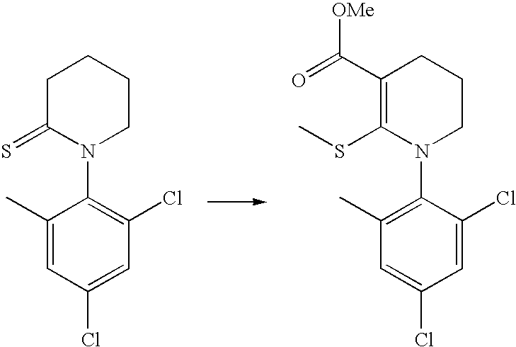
C1(C)=CC(Cl)=CC(Cl)=C1N1CCCCC1=S.C1(C)=C(N2CCCC(C(=O)[OMe])=C2SC)C(Cl)=CC(Cl)=C1
